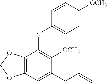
C12=C(OCO1)C(SC1=CC=C([OCH3])C=C1)=C([OCH3])C(CC=C)=C2
